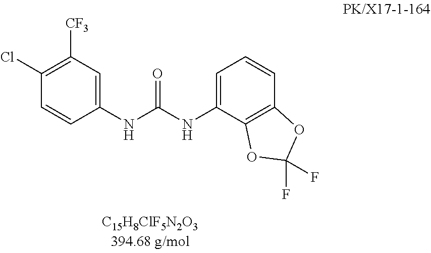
C1(Cl)=C([CF3])C=C(NC(NC2=CC=CC3=C2OC(F)(F)O3)=O)C=C1
